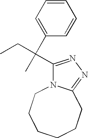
C1=CC=C(C(C)(CC)C2=NN=C3N2CCCCCC3)C=C1
